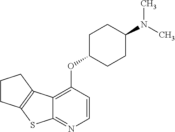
C1CC2=C(C1)C1=C(OC3CCC(N(C)C)CC3)C=CN=C1S2
